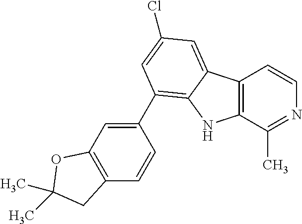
C12=C(C(C)=NC=C1)NC1=C(C3=CC4=C(C=C3)CC(C)(C)O4)C=C(Cl)C=C21
